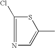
N1=C(Cl)SC(C)=C1
